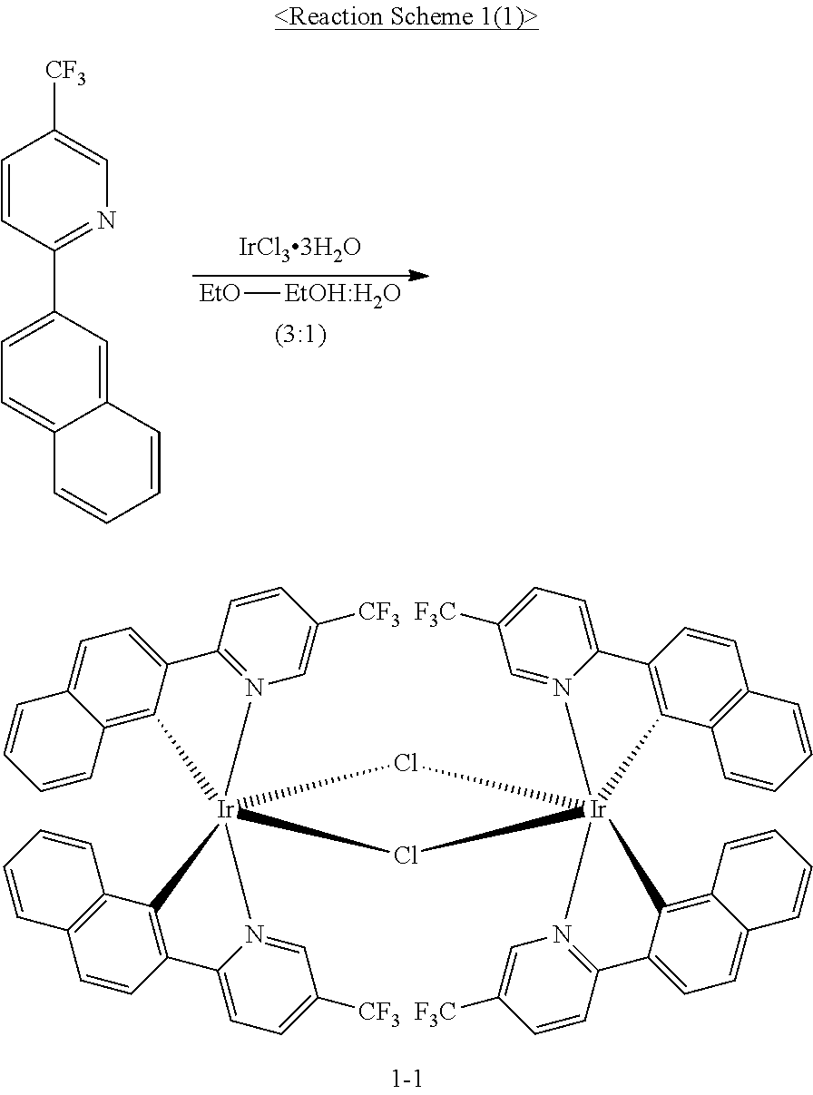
C1=CC2=N(C=C1[CF3])[Ir]13(C4=C5C(=CC=C24)C=CC=C5)(N2=CC([CF3])=CC=C2C2=C1C1=C(C=C2)C=CC=C1)Cl[Ir]12(C4=C(C5=CC=C([F3C])C=N51)C=CC1=C4C=CC=C1)(C1=C4C(=CC=C1C1=N2C=C([F3C])C=C1)C=CC=C4)Cl3.[EtO][EtOH:H2O].C1=CC(C2=CC=C3C(=C2)C=CC=C3)=NC=C1[CF3]
